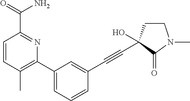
C1=CC(C(N)=O)=NC(C2=CC=CC(C#CC3(O)CCN(C)C3=O)=C2)=C1C
